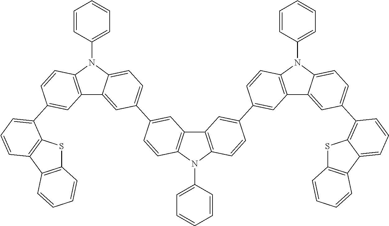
C1=C(N2C3=CC=C(C4=CC5=C(N(C6=CC=CC=C6)C6=C5C=C(C5=CC7=C(N(C8=CC=CC=C8)C8=CC=C(C9=C%10SC%11=C(C%10=CC=C9)C=CC=C%11)C=C87)C=C5)C=C6)C=C4)C=C3C3=C2C=CC(C2=CC=CC4=C2SC2=C4C=CC=C2)=C3)C=CC=C1
